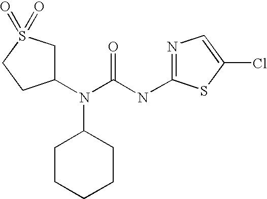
C1(N(C(NC2=NC=C(Cl)S2)=O)C2CCCCC2)CS(=O)(=O)CC1
